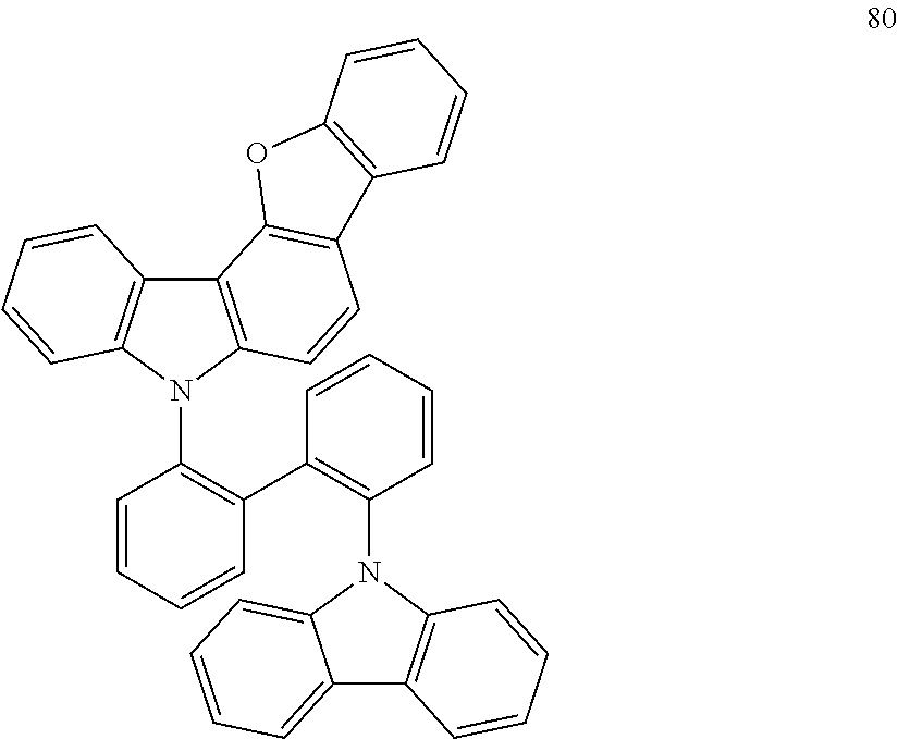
C12=C(N(C3=C(C4=C(N5C6=CC=CC=C6C6=C5C=CC=C6)C=CC=C4)C=CC=C3)C3=C1C=CC=C3)C=CC1=C2OC2=C1C=CC=C2
